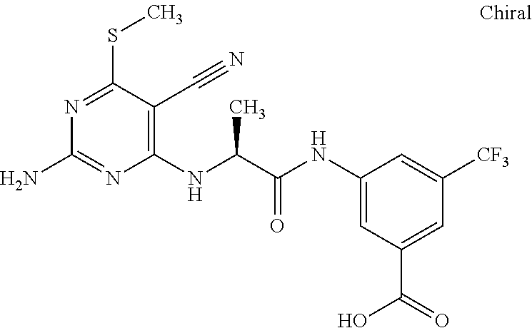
C1(NC(C(NC2=CC(C(O)=O)=CC([CF3])=C2)=O)C)=C(C#N)C(SC)=NC(N)=N1
